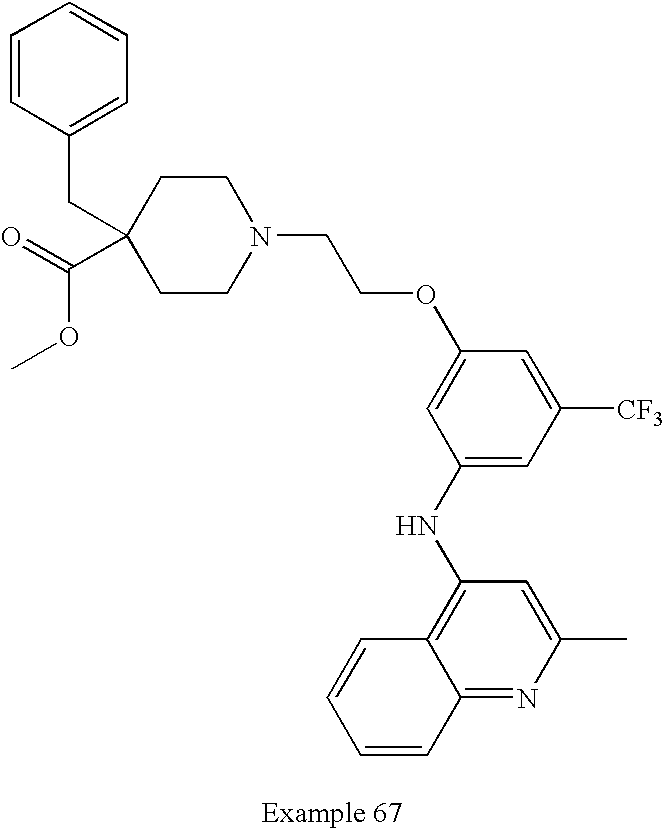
C1=CC(CC2(C(=O)OC)CCN(CCOC3=CC(NC4=C5C(=NC(C)=C4)C=CC=C5)=CC([CF3])=C3)CC2)=CC=C1
